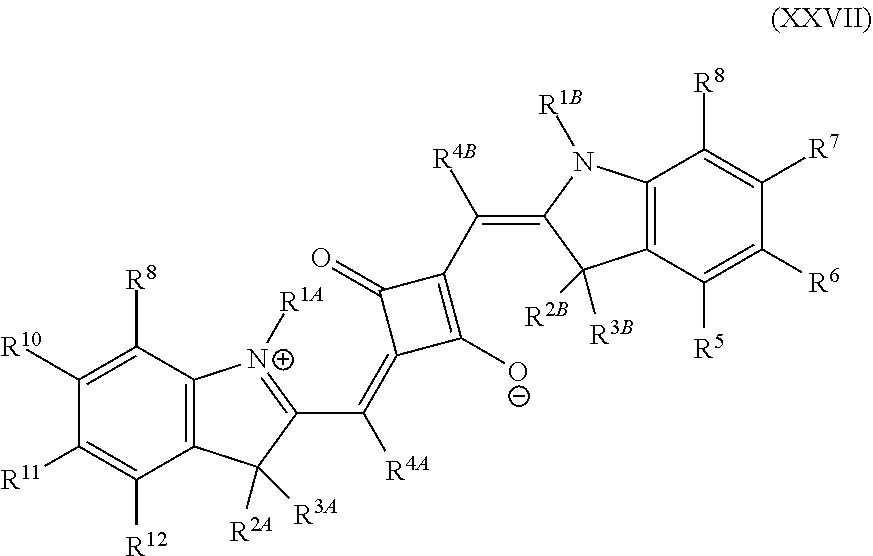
C12=C(C([R8])=C([R10])C([R11])=C1[R12])[N+]([R1A])=C(C([R4A])=C1C([O-])=C(C(=C3N([R1B])C4=C(C([R5])=C([R6])C([R7])=C4[R8])C3([R3B])[R2B])[R4B])C1=O)C2([R2A])[R3A]
